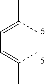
C(C)(=CC=C(C)C)C
